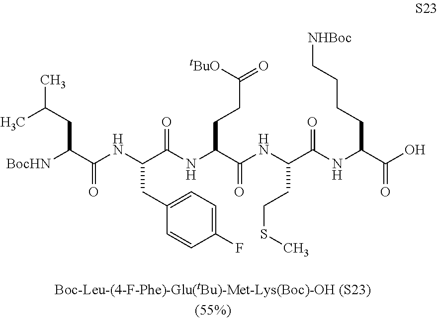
[BocHN]C(C(NC(C(NC(C(NC(C(NC(C(O)=O)CCCC[NHBoc])=O)CCSC)=O)CCC(=O)[tBuO])=O)CC1=CC=C(F)C=C1)=O)CC(C)C
